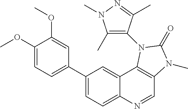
C1(C2=CC=C(OC)C(OC)=C2)=CC=C2C(=C1)C1=C(C=N2)N(C)C(=O)N1C1=C(C)N(C)N=C1C
